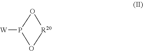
O1P([W])O[R20]1
